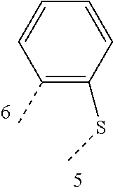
C1(C)=C(SC)C=CC=C1
